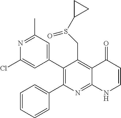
N1=C(C)C=C(C2=C(C3=CC=CC=C3)N=C3C(=C2CS(C2CC2)=O)C(=O)C=CN3)C=C1Cl
